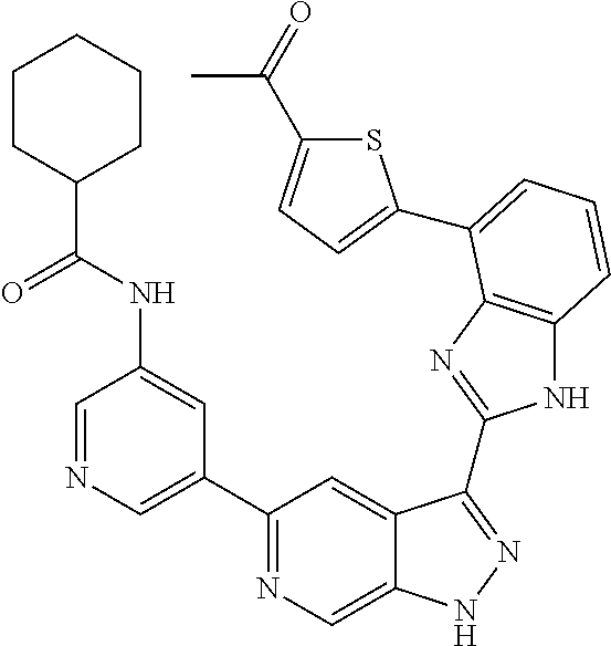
C1=NC=C(C2=NC=C3C(=C2)C(C2=NC4=C(N2)C=CC=C4C2=CC=C(C(=O)C)S2)=NN3)C=C1NC(C1CCCCC1)=O
